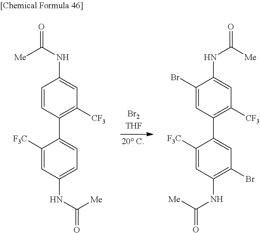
C1=CC(C2=CC=C(NC([Me])=O)C=C2[F3C])=C([CF3])C=C1NC([Me])=O.C1(Br)=CC(C2=CC(Br)=C(NC([Me])=O)C=C2[F3C])=C([CF3])C=C1NC([Me])=O
